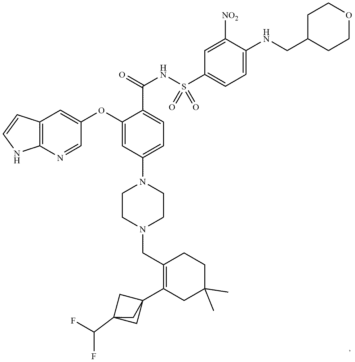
C12=C(N=CC(OC3=CC(N4CCN(CC5=C(C67CC(C(F)F)(C6)C7)CC(C)(C)CC5)CC4)=CC=C3C(=O)NS(C3=CC=C(NCC4CCOCC4)C([NO2])=C3)(=O)=O)=C1)NC=C2
